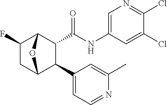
C12C(C(NC3=CN=C(Cl)C(Cl)=C3)=O)C(C3=CC=NC(C)=C3)C(CC1F)O2
